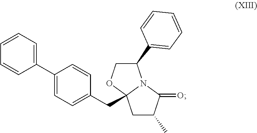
C1(C2=CC=CC=C2)=CC=C(CC23CC(C)C(=O)N2C(C2=CC=CC=C2)CO3)C=C1
